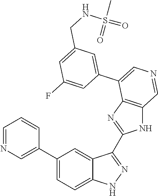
C1(C2=CN=CC=C2)=CC=C2C(=C1)C(C1=NC3=C(N1)C=NC=C3C1=CC(CNS(=O)(C)=O)=CC(F)=C1)=NN2
